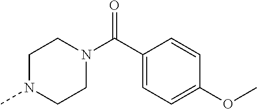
C1N(C)CCN(C(=O)C2=CC=C(OC)C=C2)C1
